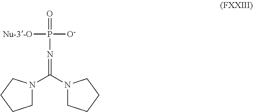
C(=NP(=O)([O-])[Nu-3-O])(N1CCCC1)N1CCCC1
